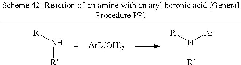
N([R])[R].[ArB(OH)2].N([R])([R])[Ar]
